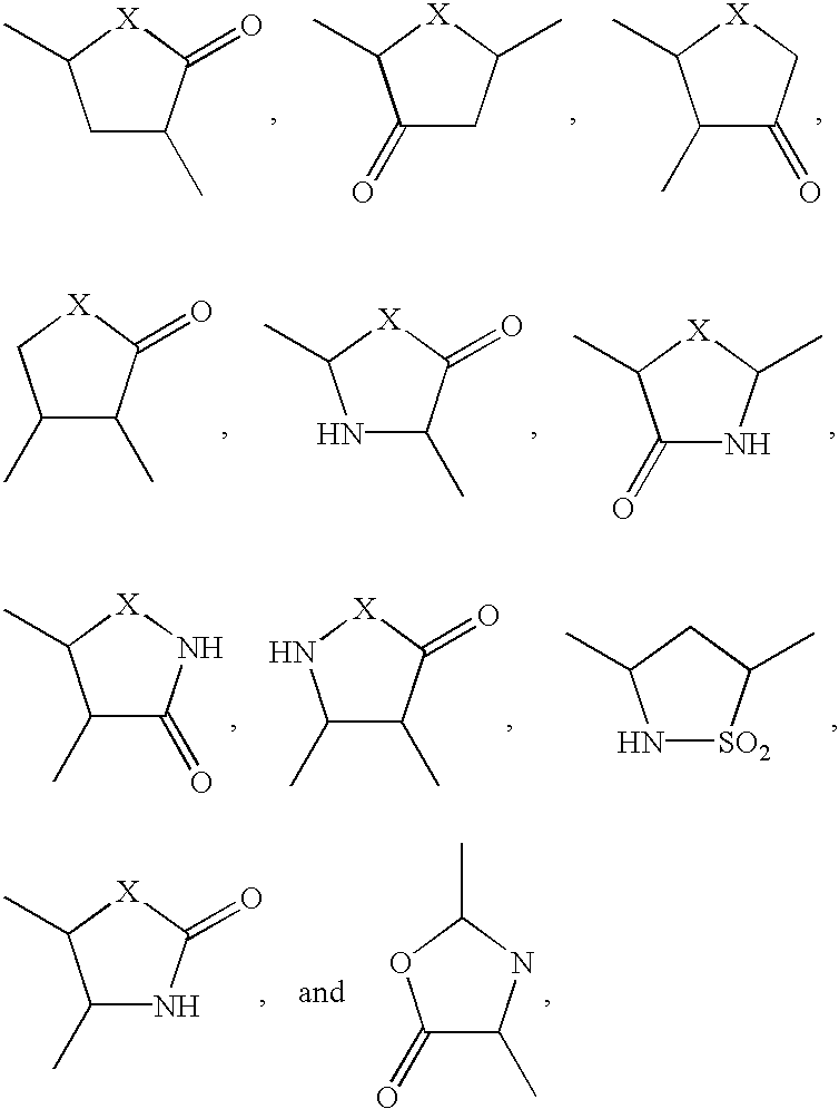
C1C(C)C(=O)[X]C1C.C1(=O)CC(C)[X]C1C.C1(C)C(=O)C[X]C1C.C1(C)C(C)C(=O)[X]C1.N1C(C)C(=O)[X]C1C.C1(=O)NC(C)[X]C1C.N1[SO2]C(C)CC1C.C1(C)C(=O)N[X]C1C.C1(C)C(C)C(=O)[X]N1.C1(C)NC(=O)[X]C1C.C1(=O)C(C)NC(C)O1
